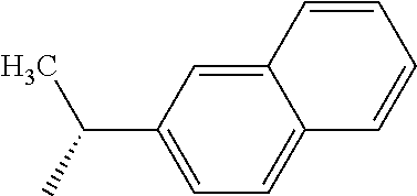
C12=CC(C(C)C)=CC=C1C=CC=C2
